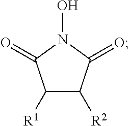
C1([R1])C([R2])C(=O)N(O)C1=O
